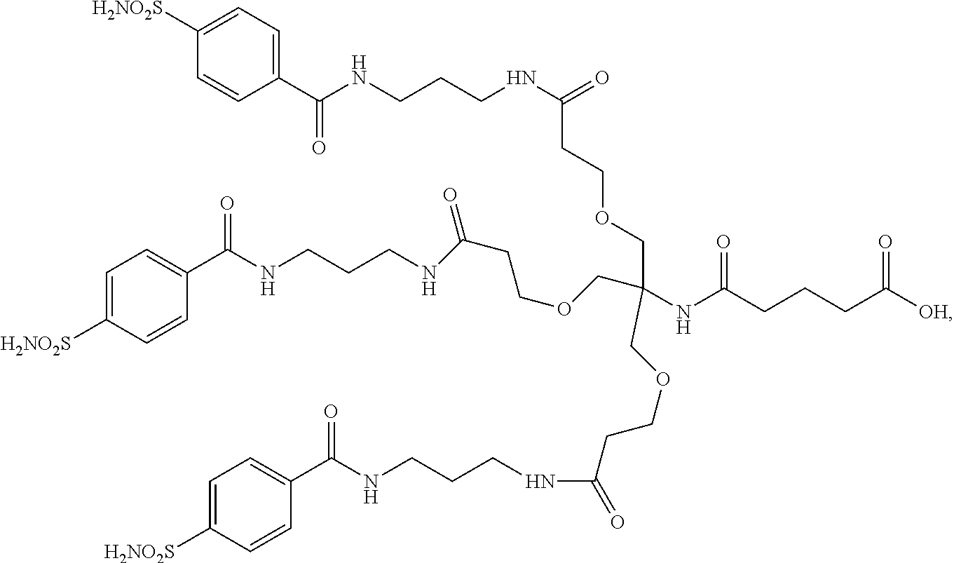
C(NCCCNC(=O)CCOCC(NC(CCCC([OH])=O)=O)(COCCC(NCCCNC(C1=CC=C([H2NO2S])C=C1)=O)=O)COCCC(NCCCNC(C1=CC=C([H2NO2S])C=C1)=O)=O)(=O)C1=CC=C([H2NO2S])C=C1
